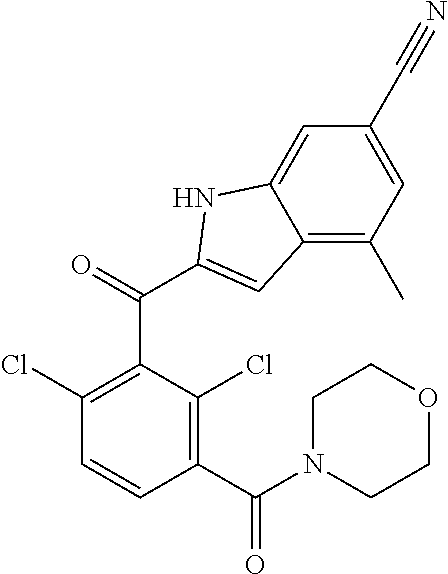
C12=C(C)C=C(C#N)C=C1NC(C(C1=C(Cl)C=CC(C(N3CCOCC3)=O)=C1Cl)=O)=C2
